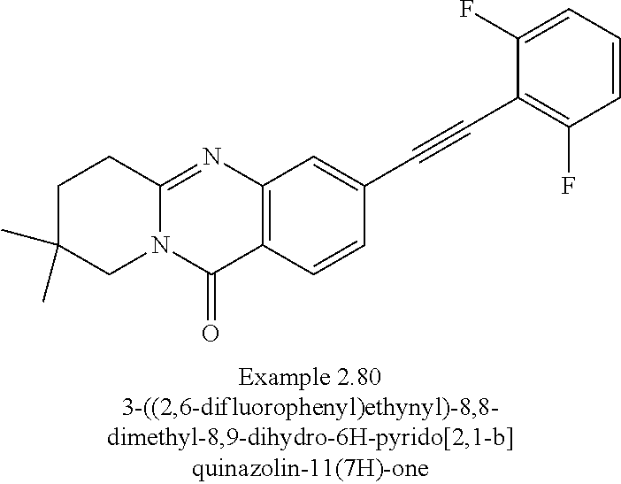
C1C(C)(C)CN2C(=NC3=C(C2=O)C=CC(C#CC2=C(F)C=CC=C2F)=C3)C1
